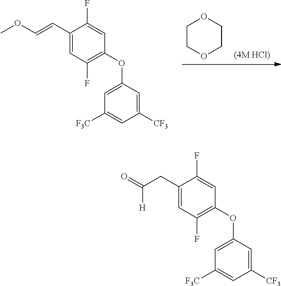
[(4M HCl)].C1COCCO1.C1(C=COC)=CC(F)=C(OC2=CC([F3C])=CC([CF3])=C2)C=C1F.C1(CC(=O)[H])=CC(F)=C(OC2=CC([F3C])=CC([CF3])=C2)C=C1F
